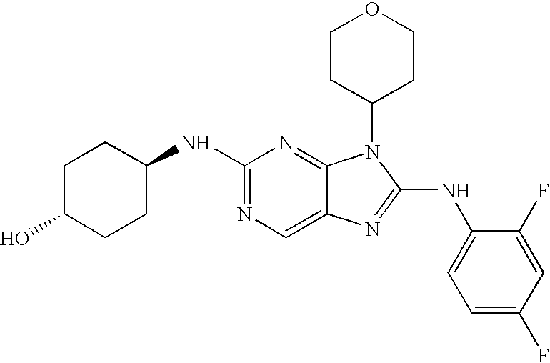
C1(NC2=NC=C3C(=N2)N(C2CCOCC2)C(NC2=CC=C(F)C=C2F)=N3)CCC(O)CC1
